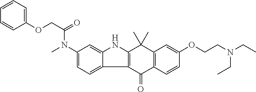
C1(N(C(COC2=CC=CC=C2)=O)C)=CC=C2C(=C1)NC1=C2C(=O)C2=C(C1(C)C)C=C(OCCN(CC)CC)C=C2
